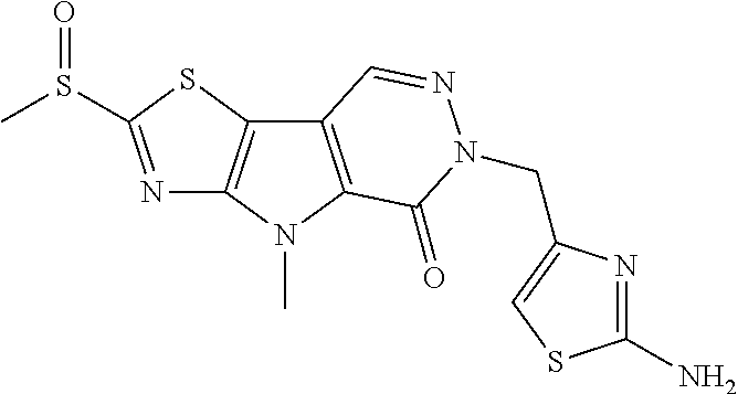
N1=C(S(C)=O)SC2=C1N(C)C1=C2C=NN(CC2=CSC(N)=N2)C1=O
